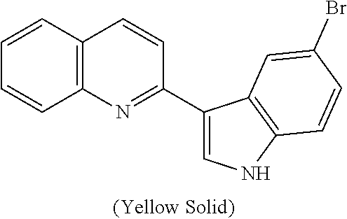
C1=CC2=C(C=C1)C=CC(C1=CNC3=C1C=C(Br)C=C3)=N2
